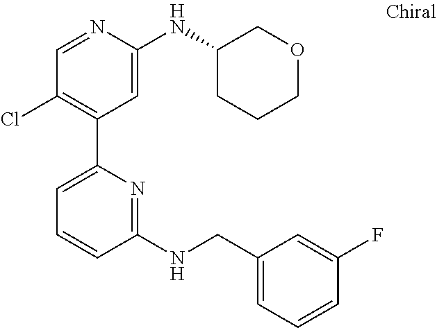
C1=NC(NC2CCCOC2)=CC(C2=CC=CC(NCC3=CC=CC(F)=C3)=N2)=C1Cl
